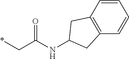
*CC(NC1CC2=C(C1)C=CC=C2)=O
